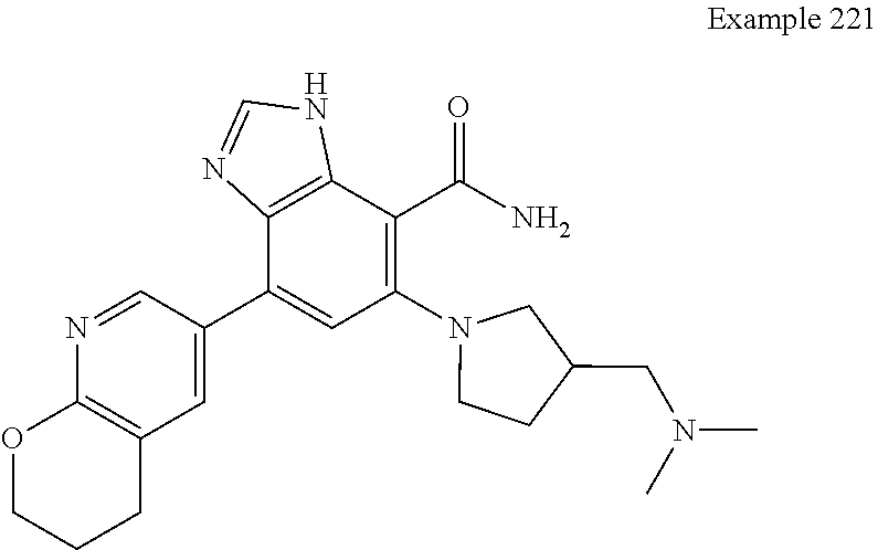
C1=C(C2=CC(N3CCC(CN(C)C)C3)=C(C(N)=O)C3=C2N=CN3)C=NC2=C1CCCO2
